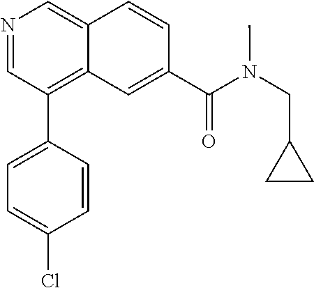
N1=CC(C2=CC=C(Cl)C=C2)=C2C(=C1)C=CC(C(N(CC1CC1)C)=O)=C2
